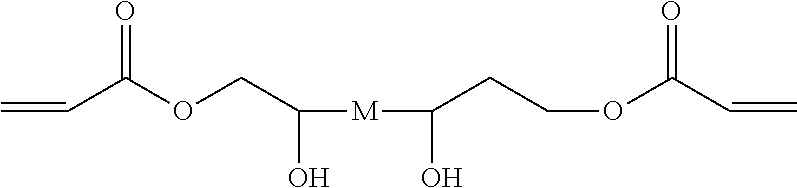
C(C(OCC(O)[M]C(O)CCOC(C=C)=O)=O)=C
